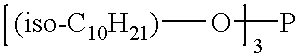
[(iso-C10H21)]OP
